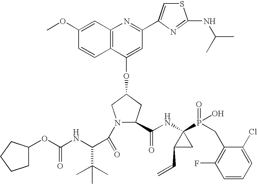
C12=C(C=C(OC)C=C1)N=C(C1=CSC(NC(C)C)=N1)C=C2OC1CC(C(NC2(P(=O)(O)CC3=C(F)C=CC=C3Cl)C(C=C)C2)=O)N(C(=O)C(NC(=O)OC2CCCC2)C(C)(C)C)C1
